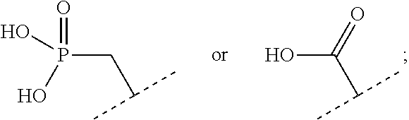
OC(C(C)C)=O.P(CC(C)C)(O)(O)=O
